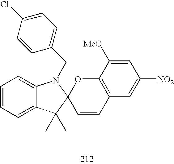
C1=CC(Cl)=CC=C1CN1C2=CC=CC=C2C(C)(C)C12C=CC1=C(O2)C([MeO])=CC([NO2])=C1
